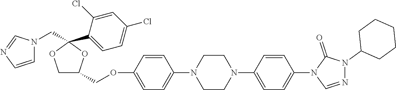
C1C(COC2=CC=C(N3CCN(C4=CC=C(N5C=NN(C6CCCCC6)C5=O)C=C4)CC3)C=C2)OC(C2=CC=C(Cl)C=C2Cl)(CN2C=CN=C2)O1
